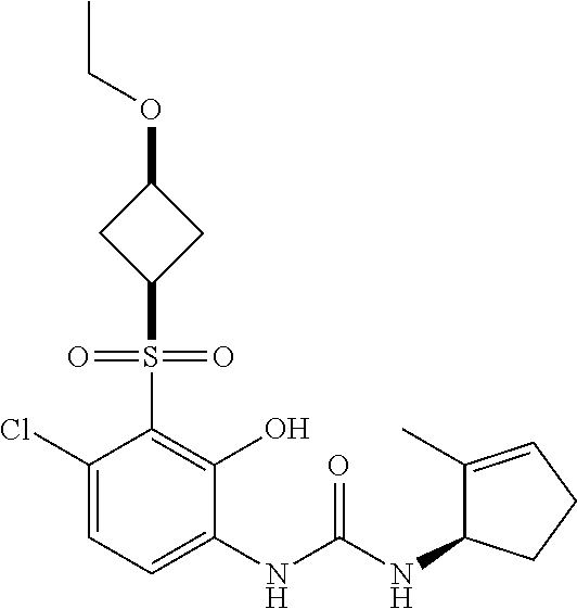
C1(Cl)=CC=C(NC(NC2C(C)=CCC2)=O)C(O)=C1S(=O)(=O)C1CC(OCC)C1
